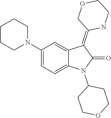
C1(N2C(=O)C(=C3COCCN3)C3=CC(N4CCCCC4)=CC=C23)CCOCC1
